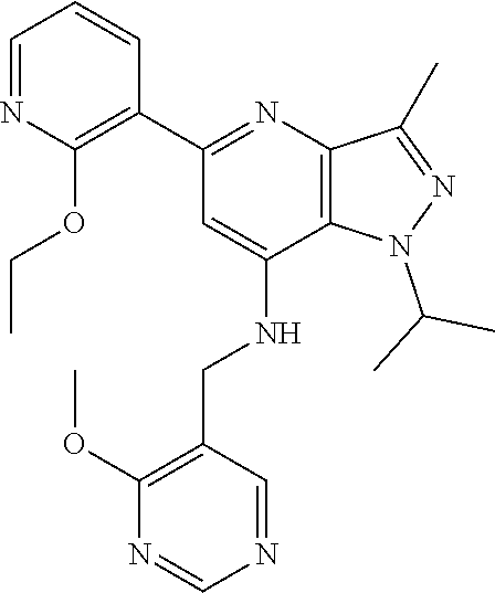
C1=NC(OCC)=C(C2=NC3=C(C(NCC4=C(OC)N=CN=C4)=C2)N(C(C)C)N=C3C)C=C1
